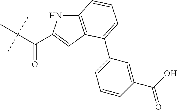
C(C(C)(C)C)(=O)C1=CC2=C(N1)C=CC=C2C1=CC=CC(C(O)=O)=C1
